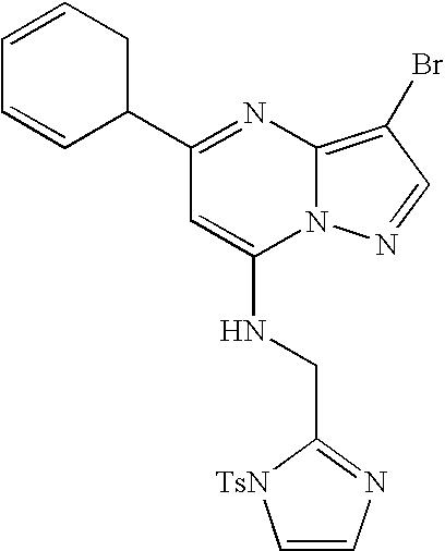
C1(C2CC=CC=C2)=NC2=C(Br)C=NN2C(NCC2=NC=C[TsN]2)=C1
